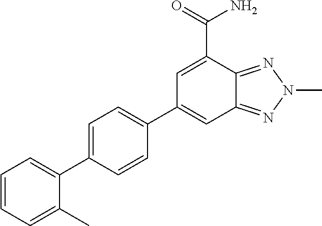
C1=CC=C(C)C(C2=CC=C(C3=CC4=NN(C)N=C4C(C(=O)N)=C3)C=C2)=C1
